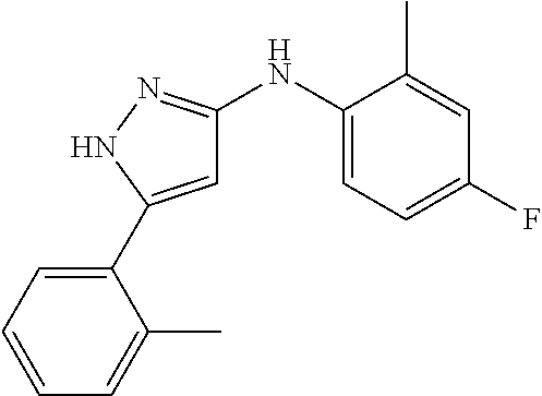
C1=C(C2=CC=CC=C2C)NN=C1NC1=CC=C(F)C=C1C
